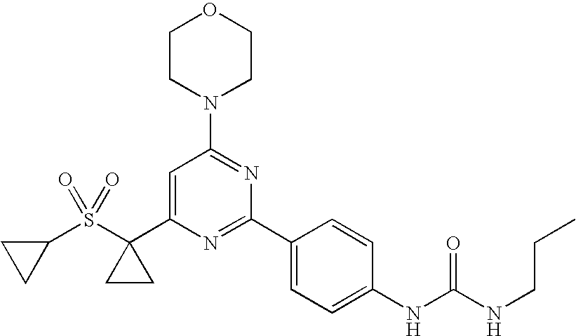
C1CC1S(C1(C2=CC(N3CCOCC3)=NC(C3=CC=C(NC(=O)NCCC)C=C3)=N2)CC1)(=O)=O
